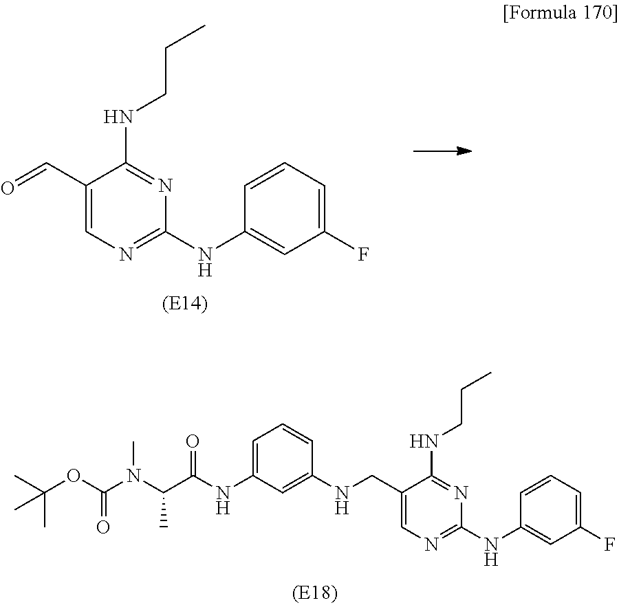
C1(C=O)=CN=C(NC2=CC(F)=CC=C2)N=C1NCCC.C1(CNC2=CC(NC(C(N(C(OC(C)(C)C)=O)C)C)=O)=CC=C2)=CN=C(NC2=CC(F)=CC=C2)N=C1NCCC
